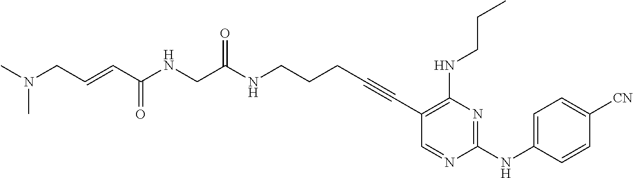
C1(C#CCCCNC(CNC(C=CCN(C)C)=O)=O)=C(NCCC)N=C(NC2=CC=C([CN])C=C2)N=C1
